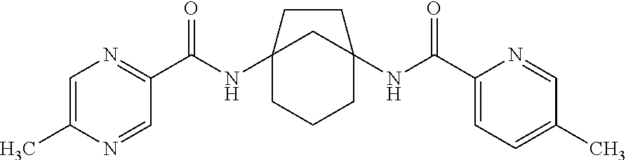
C12(NC(C3=NC=C(C)N=C3)=O)CCCC(NC(C3=CC=C(C)C=N3)=O)(C1)CC2
